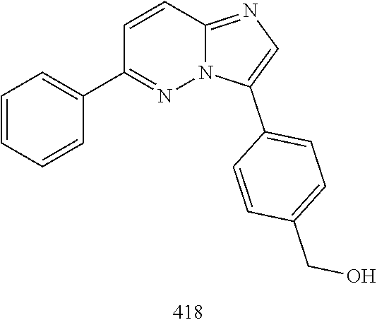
C1(C2=CC=C(CO)C=C2)=CN=C2C=CC(C3=CC=CC=C3)=NN12
